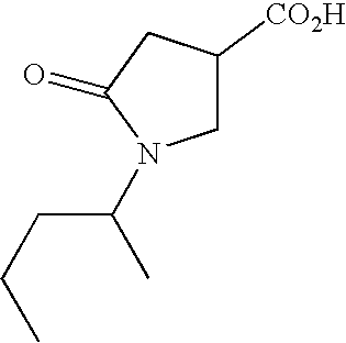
C1C([CO2H])CC(=O)N1C(CCC)C
